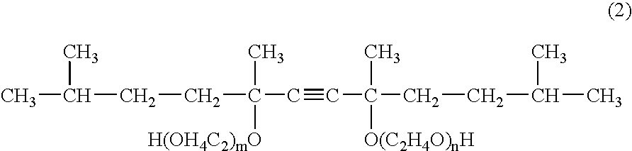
CC(CCC(C#CC(C)([O(C2H4O)nH])CCC(C)C)(C)[H(OH4C2)mO])C
